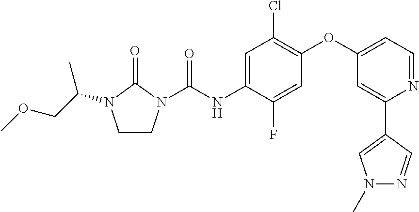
C1=C(NC(=O)N2CCN(C(COC)C)C2=O)C(F)=CC(OC2=CC=NC(C3=CN(C)N=C3)=C2)=C1Cl
